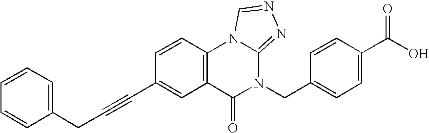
C1(CC#CC2=CC3=C(C=C2)N2C(=NN=C2)N(CC2=CC=C(C(O)=O)C=C2)C3=O)=CC=CC=C1
